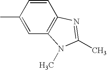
CC1=NC2=C(C=C(C)C=C2)N1C
